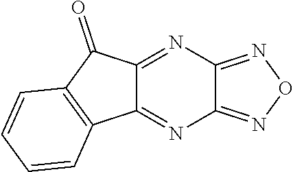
C12=NC3=NON=C3N=C1C1=C(C2=O)C=CC=C1
